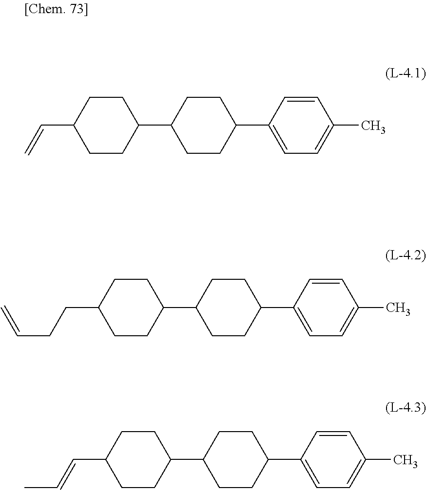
C1=CC(C2CCC(C3CCC(C=C)CC3)CC2)=CC=C1C.C1=CC(C2CCC(C3CCC(CCC=C)CC3)CC2)=CC=C1C.C1=CC(C2CCC(C3CCC(C=CC)CC3)CC2)=CC=C1C
